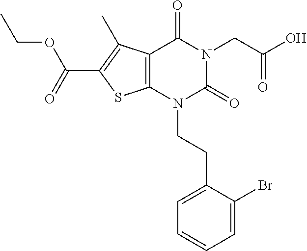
C12=C(N(CCC3=CC=CC=C3Br)C(=O)N(CC(O)=O)C1=O)SC(C(=O)OCC)=C2C
